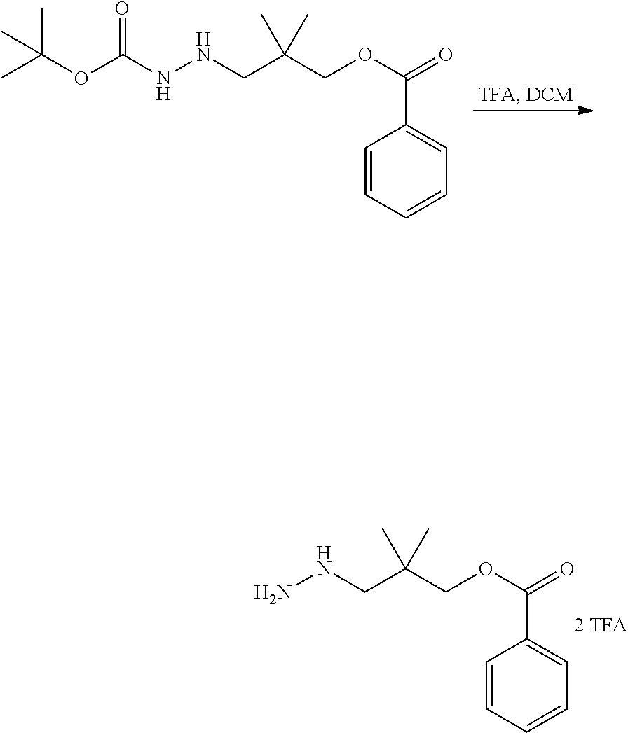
C1=CC=CC=C1C(=O)OCC(CNN)(C)C.C1=CC=CC=C1C(=O)OCC(CNNC(=O)OC(C)(C)C)(C)C
